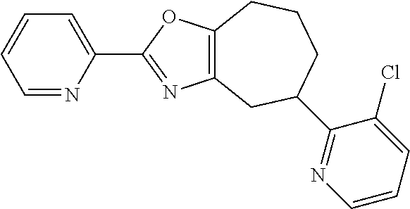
C1=NC(C2=NC3=C(O2)CCCC(C2=NC=CC=C2Cl)C3)=CC=C1
